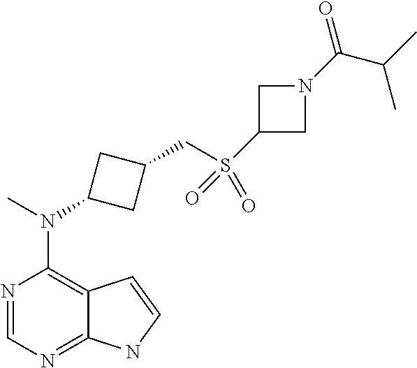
N1=CN=C2C(=C1N(C)C1CC(CS(C3CN(C(C(C)C)=O)C3)(=O)=O)C1)C=CN2
